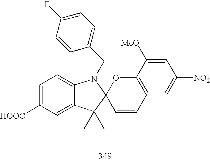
C1=CC(F)=CC=C1CN1C2=CC=C([HOOC])C=C2C(C)(C)C12C=CC1=C(O2)C([MeO])=CC([NO2])=C1
